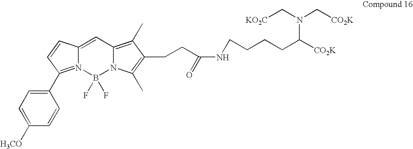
C12=CC3=C(C)C(CCC(=O)NCCCCC([CO2K])N(C[KO2C])C[CO2K])=C(C)N3B(F)(F)N1=C(C1=CC=C([H3CO])C=C1)C=C2
